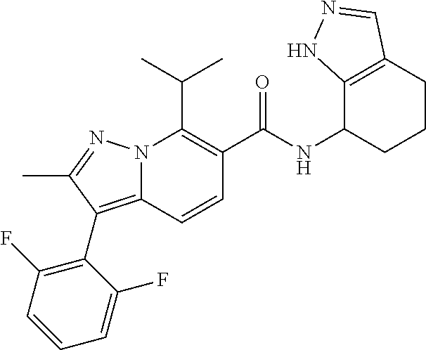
CC(C)C1=C(C(NC2CCCC3=C2NN=C3)=O)C=CC2=C(C3=C(F)C=CC=C3F)C(C)=NN12
